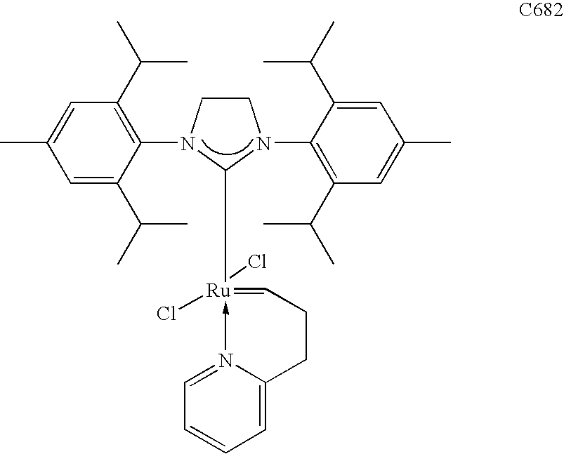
[Ru]1(Cl)(Cl)(C2N(C3=C(C(C)C)C=C(C)C=C3C(C)C)CCN2C2=C(C(C)C)C=C(C)C=C2C(C)C)-N2=CC=CC=C2CCC=1
